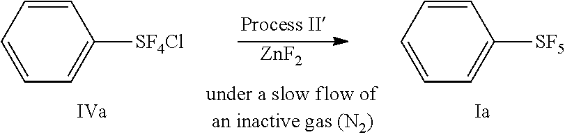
C1=CC=CC([SF5])=C1.C1=CC=CC([SF4Cl])=C1.[ZnF2]
